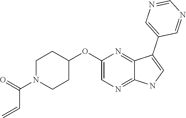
C12=NC(OC3CCN(C(C=C)=O)CC3)=CN=C1NC=C2C1=CN=CN=C1
